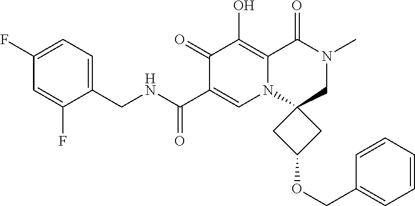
C1(CNC(=O)C2=CN3C(=C(O)C2=O)C(=O)N(C)CC32CC(OCC3=CC=CC=C3)C2)=CC=C(F)C=C1F
